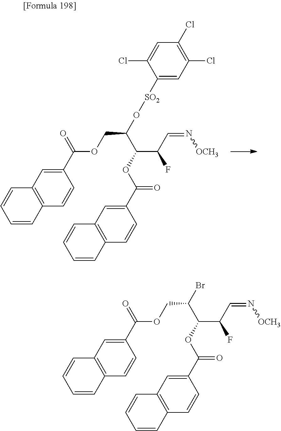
C1(C(=O)OCC(O[SO2]C2=CC(Cl)=C(Cl)C=C2Cl)C(C(F)C=N[OCH3])OC(C2=CC3=C(C=C2)C=CC=C3)=O)=CC2=C(C=C1)C=CC=C2.C1(C(=O)OCC(Br)C(C(F)C=N[OCH3])OC(C2=CC3=C(C=C2)C=CC=C3)=O)=CC2=C(C=C1)C=CC=C2
